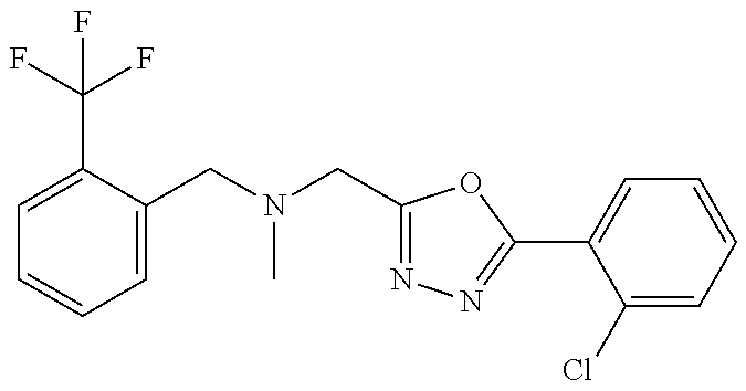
C1=C(C(F)(F)F)C(CN(CC2=NN=C(C3=CC=CC=C3Cl)O2)C)=CC=C1
